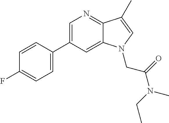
C1=C(C2=CC=C(F)C=C2)C=C2C(=N1)C(C)=CN2CC(N(CC)C)=O
